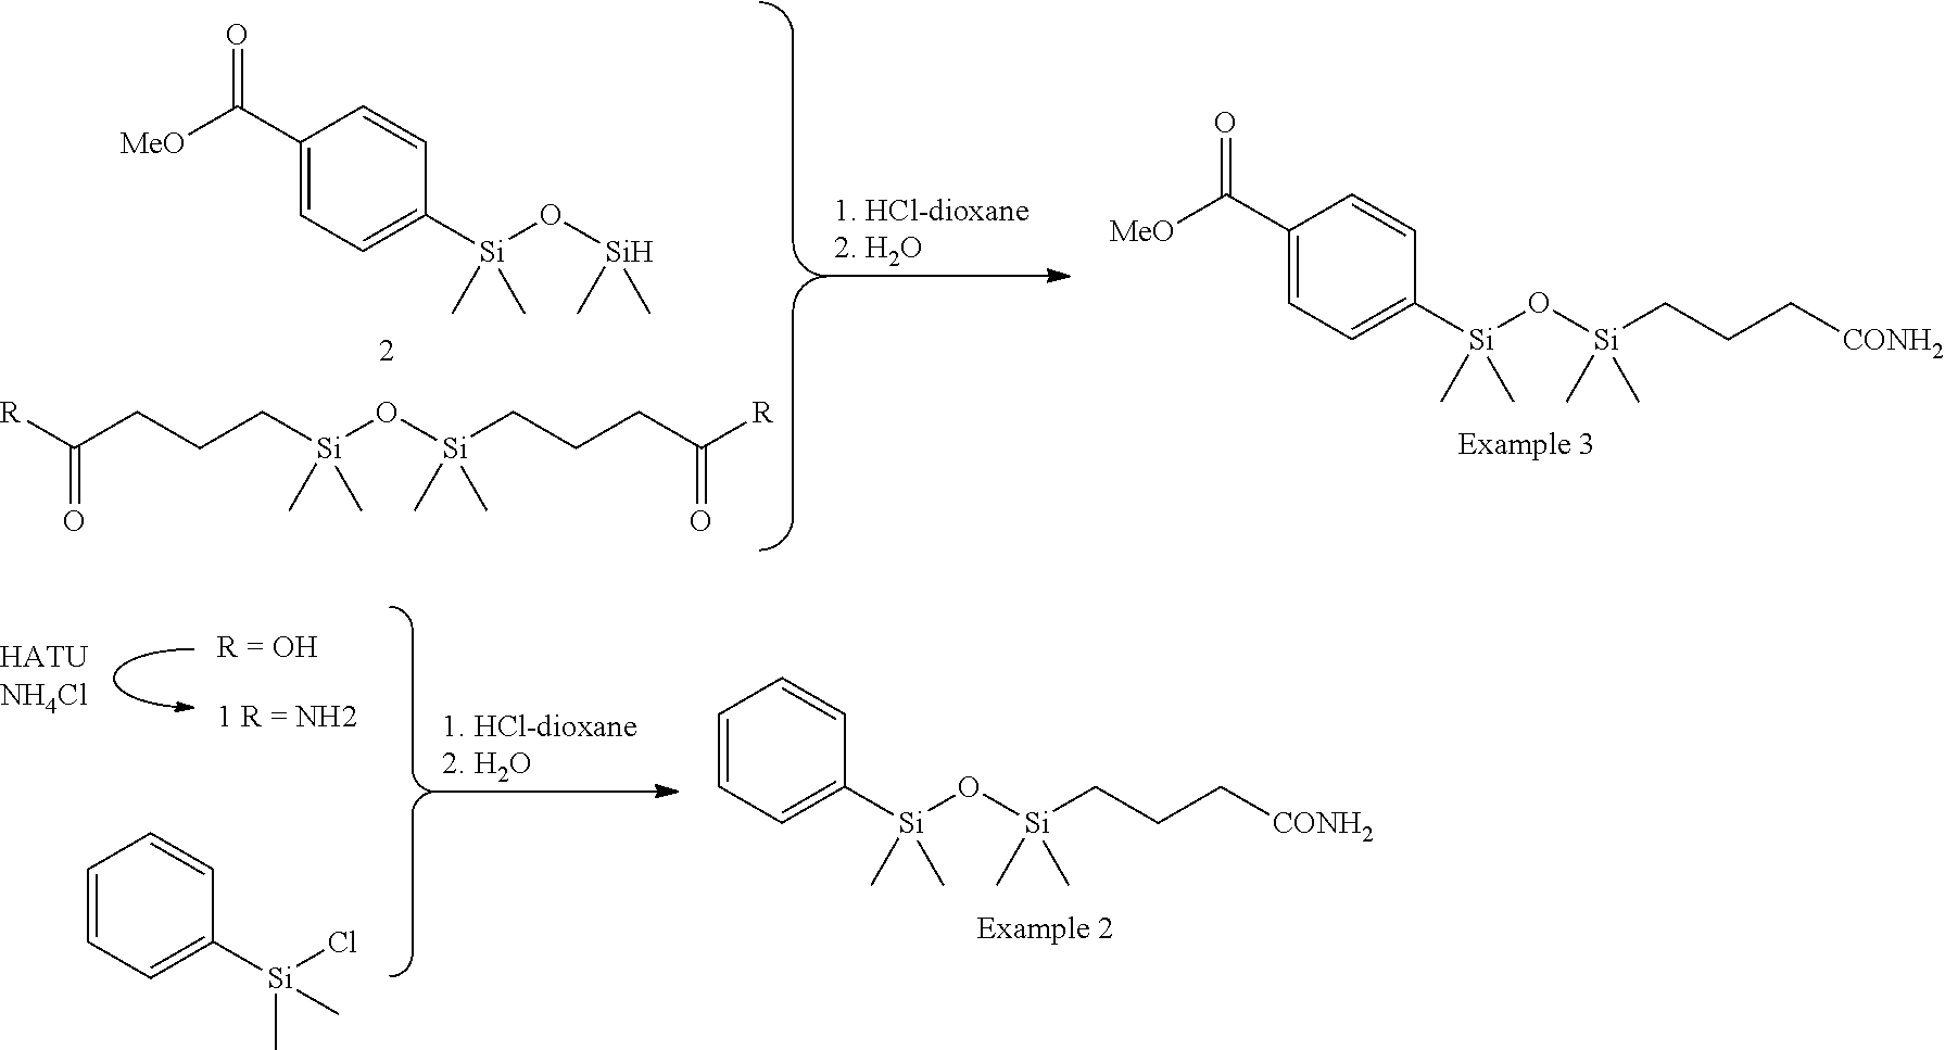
C1(C([MeO])=O)=CC=C([Si](O[Si](C)C)(C)C)C=C1.[R]C(CCC[Si](O[Si](CCCC([R])=O)(C)C)(C)C)=O.C1(C([MeO])=O)=CC=C([Si](O[Si](C)(C)CCC[CONH2])(C)C)C=C1.C1=CC=C([Si](O[Si](C)(C)CCC[CONH2])(C)C)C=C1.C1=CC=C([Si](C)(Cl)C)C=C1
